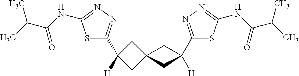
S1C(C2([H])CC3(C2)CC(C2=NN=C(NC(=O)C(C)C)S2)([H])C3)=NN=C1NC(=O)C(C)C
